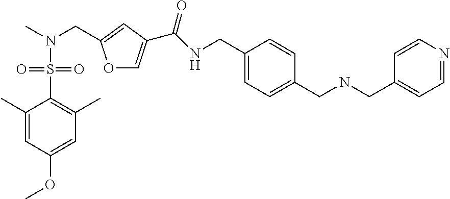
C1=C(C)C(S(=O)(=O)N(C)CC2=CC(C(NCC3=CC=C(CNCC4=CC=NC=C4)C=C3)=O)=CO2)=C(C)C=C1OC
